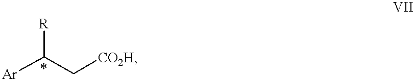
[Ar]C(C[CO2H])[R]
